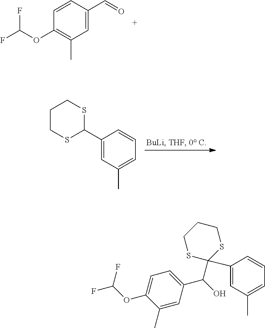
FC(OC1=C(C)C=C(C=O)C=C1)F.C1CSC(C2=CC(C)=CC=C2)SC1.C1(C)=CC(C(O)C2(C3=CC(C)=CC=C3)SCCCS2)=CC=C1OC(F)F
